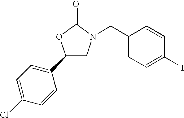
C1(C2=CC=C(Cl)C=C2)CN(CC2=CC=C(I)C=C2)C(=O)O1
